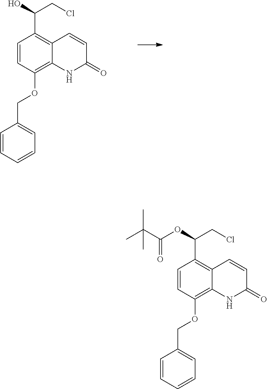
C1=CC(OCC2=CC=CC=C2)=C2C(=C1C(CCl)OC(C(C)(C)C)=O)C=CC(=O)N2.C1=CC(OCC2=CC=CC=C2)=C2C(=C1C(O)CCl)C=CC(=O)N2
